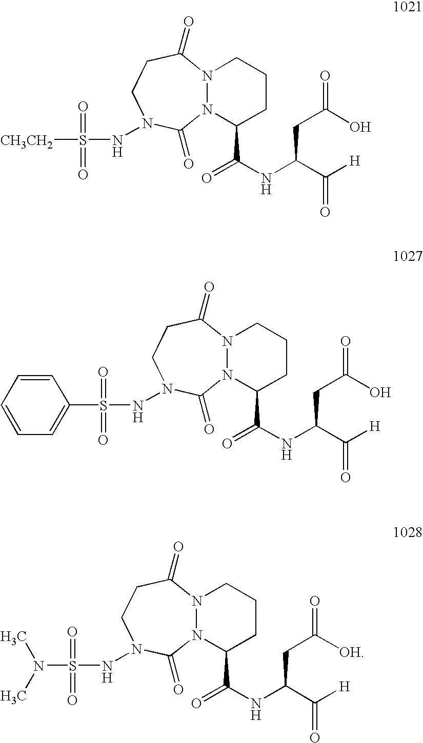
N(N1CCC(=O)N2N(C(C(NC(CC(O)=O)C(=O)[H])=O)CCC2)C1=O)S(=O)(=O)[CH3CH2].N(N1CCC(=O)N2N(C(C(NC(CC(O)=O)C(=O)[H])=O)CCC2)C1=O)S(=O)(=O)C1=CC=CC=C1.N(N1CCC(=O)N2N(C(C(NC(CC([OH])=O)C(=O)[H])=O)CCC2)C1=O)S(=O)(=O)N(C)C
